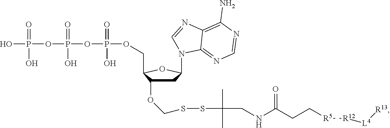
OP(OP(OP(OCC1C(OCSSC(CNC(CC[R5][R12][L4][R13])=O)(C)C)CC(N2C=NC3=C(N)N=CN=C23)O1)(=O)O)(=O)O)(=O)O
